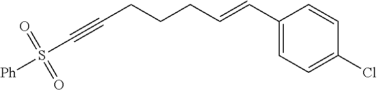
C1(C=CCCCC#CS([Ph])(=O)=O)=CC=C(Cl)C=C1
